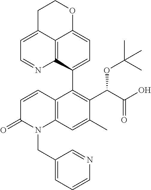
C12=C3C(C4=C(C(C(O)=O)OC(C)(C)C)C(C)=CC5=C4C=CC(=O)N5CC4=CC=CN=C4)=CC=C1OCCC2=CC=N3
